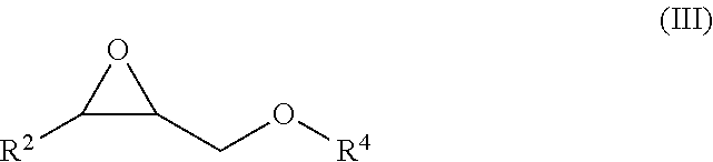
C1([R2])C(CO[R4])O1
